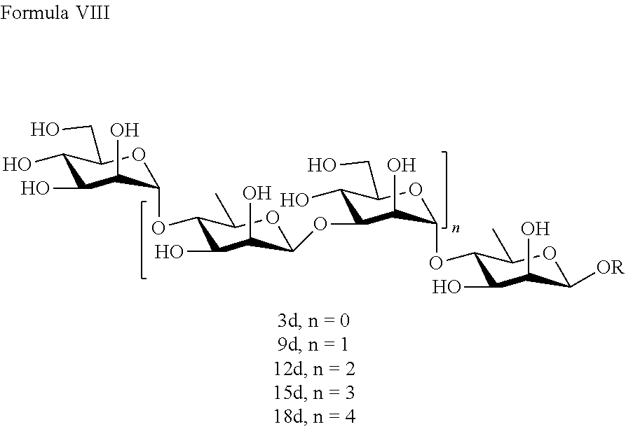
C1(O)C(O)C(O)C(OC2C(O)C(O)C(OC3C(O)C(CO)OC(OC4C(O)C(O)C([OR])OC4C)C3O)OC2C)OC1CO
